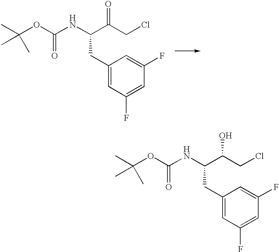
CC(OC(NC(C(CCl)=O)CC1=CC(F)=CC(F)=C1)=O)(C)C.CC(OC(NC(C(CCl)O)CC1=CC(F)=CC(F)=C1)=O)(C)C
